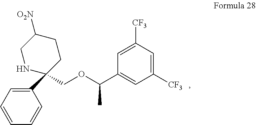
C1(C2(COC(C3=CC([CF3])=CC([CF3])=C3)C)CCC([O2N])CN2)=CC=CC=C1
